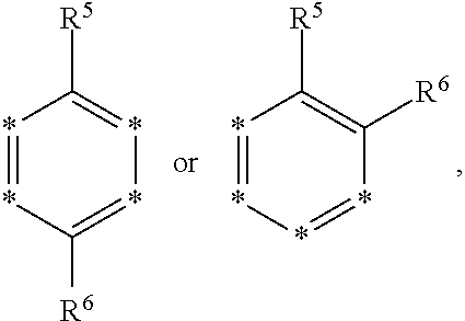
*1=*C([R6])=**=C1[R5].*1=**=*C([R6])=C1[R5]
